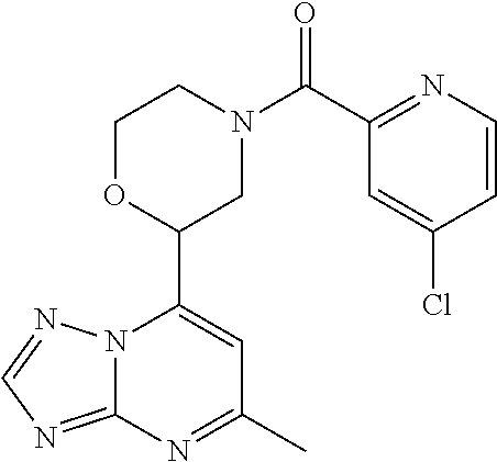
N12C(=NC=N1)N=C(C)C=C2C1CN(C(=O)C2=NC=CC(Cl)=C2)CCO1
